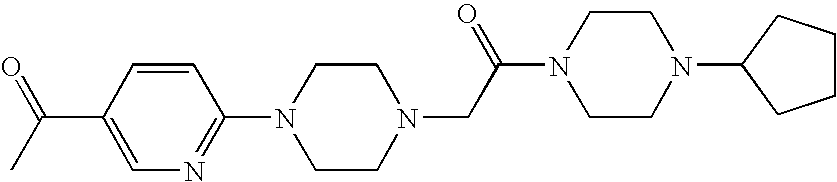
C1=CC(C(=O)C)=CN=C1N1CCN(CC(N2CCN(C3CCCC3)CC2)=O)CC1
